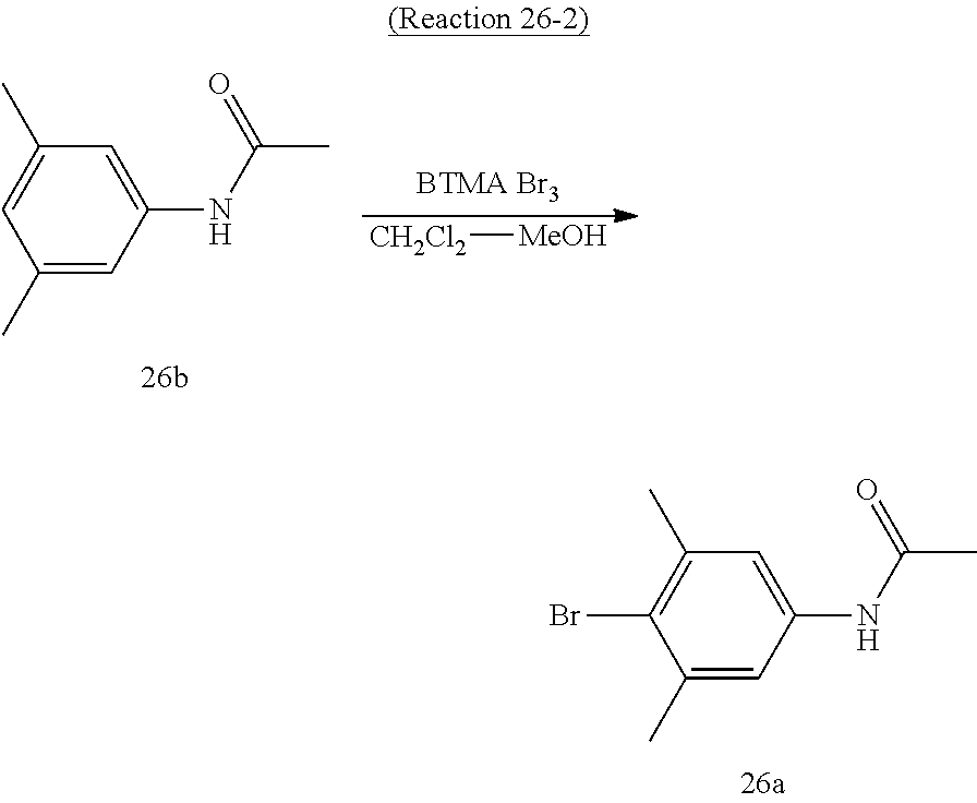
[CH2Cl2][MeOH].C1(C)=CC(NC(C)=O)=CC(C)=C1.C1(C)=CC(NC(C)=O)=CC(C)=C1Br
